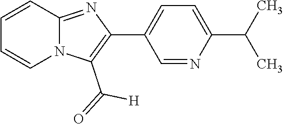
C12=NC(C3=CC=C(C(C)C)N=C3)=C(C(=O)[H])N1C=CC=C2
